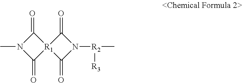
O=C1N(C)C(=O)[R1]12C(=O)N([R2](C)[R3])C2=O
